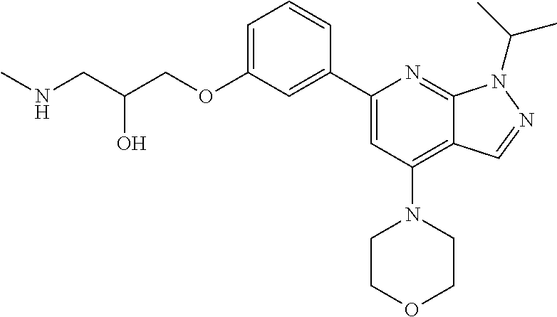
N(CC(COC1=CC=CC(C2=CC(N3CCOCC3)=C3C(=N2)N(C(C)C)N=C3)=C1)O)C
